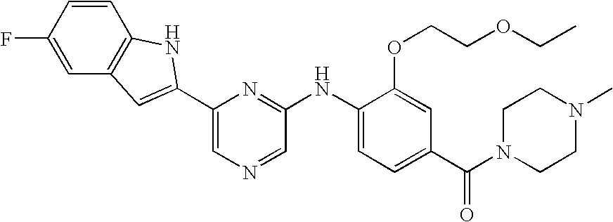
C1=CC(F)=CC2=C1NC(C1=CN=CC(NC3=CC=C(C(N4CCN(C)CC4)=O)C=C3OCCOCC)=N1)=C2
